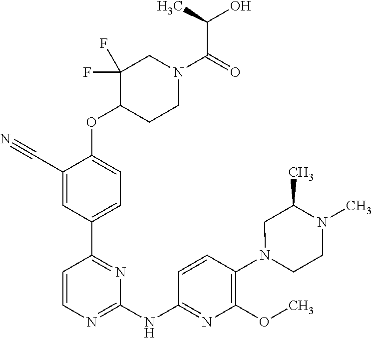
C1=CN=C(NC2=NC(OC)=C(N3CCN(C)C(C)C3)C=C2)N=C1C1=CC=C(OC2CCN(C(C(O)C)=O)CC2(F)F)C(C#N)=C1
